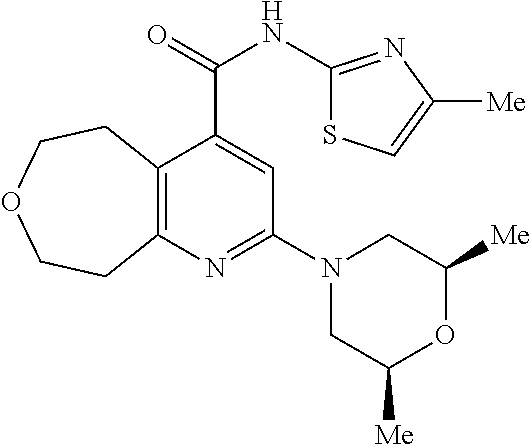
C12=C(N=C(N3CC([Me])OC([Me])C3)C=C1C(NC1=NC([Me])=CS1)=O)CCOCC2
